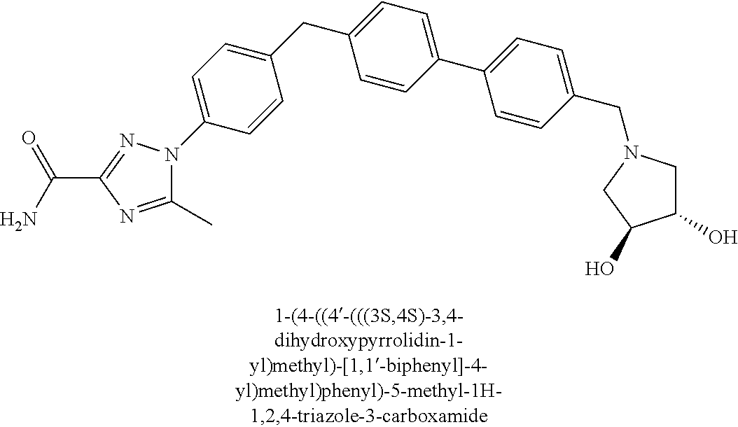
C1(CC2=CC=C(C3=CC=C(CN4CC(O)C(O)C4)C=C3)C=C2)=CC=C(N2C(C)=NC(C(N)=O)=N2)C=C1
